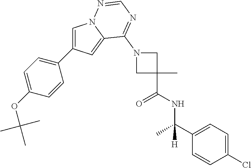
C1=C(C2=CC=C(OC(C)(C)C)C=C2)C=C2N1N=CN=C2N1CC(C)(C(NC(C2=CC=C(Cl)C=C2)(C)[H])=O)C1
